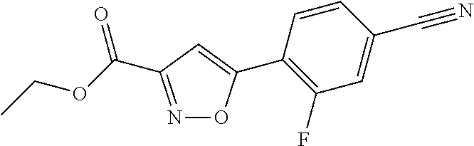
N1=C(C(OCC)=O)C=C(C2=C(F)C=C(C#N)C=C2)O1
